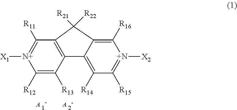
C1([R12])=C([R13])C2=C(C([R11])=[N+]1[X1])C([R22])([R21])C1=C([R16])[N+]([X2])=C([R15])C([R14])=C21.[A].[A]
